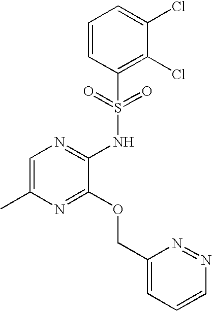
C1=C(C)N=C(OCC2=CC=CN=N2)C(NS(C2=C(Cl)C(Cl)=CC=C2)(=O)=O)=N1
